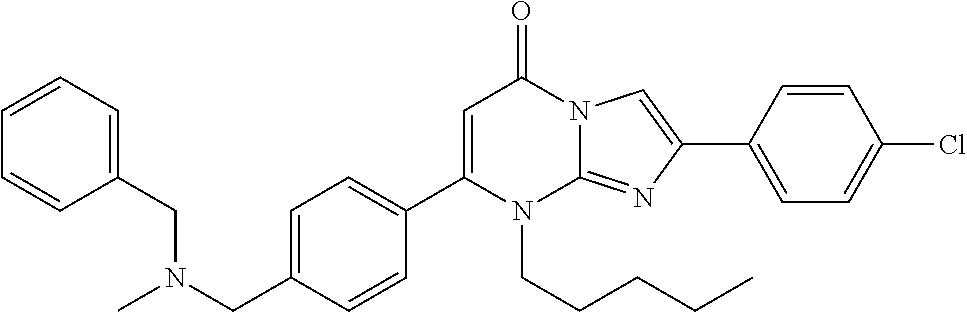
C1=C(CN(CC2=CC=CC=C2)C)C=CC(C2=CC(=O)N3C(=NC(C4=CC=C(Cl)C=C4)=C3)N2CCCCC)=C1
